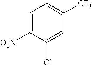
C1=C([O2N])C(Cl)=CC([CF3])=C1
